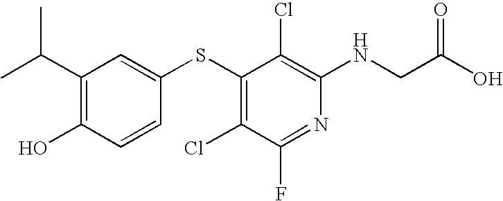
C(C1=C(O)C=CC(SC2=C(Cl)C(F)=NC(NCC(O)=O)=C2Cl)=C1)(C)C
